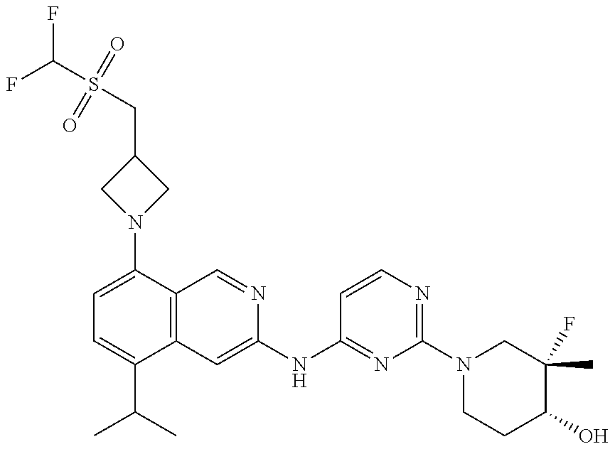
C1=C(N2CC(CS(C(F)F)(=O)=O)C2)C2=C(C(C(C)C)=C1)C=C(NC1=NC(N3CCC(O)C(F)(C)C3)=NC=C1)N=C2
